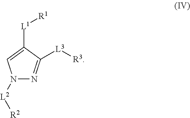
N1([L2][R2])N=C([L3][R3])C([L1][R1])=C1
